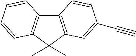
C12=C(C(C)(C)C3=C1C=CC=C3)C=C(C#C)C=C2
